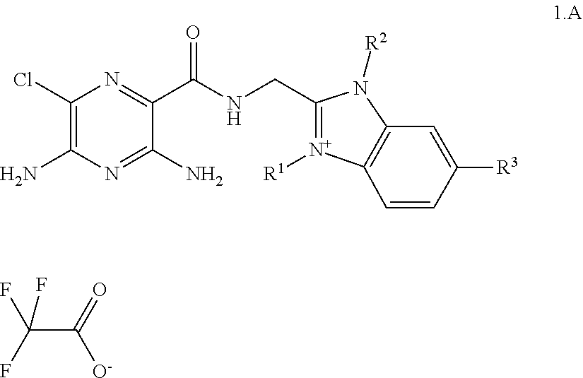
C1(Cl)=C(N)N=C(N)C(C(NCC2=[N+]([R1])C3=C(N2[R2])C=C([R3])C=C3)=O)=N1.[O-]C(C(F)(F)F)=O
